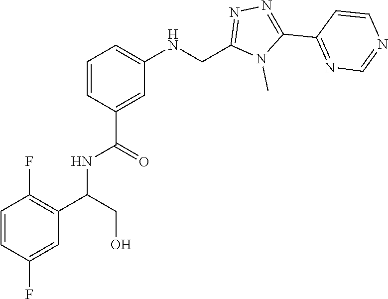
N1=C(C2=NN=C(CNC3=CC=CC(C(NC(C4=C(F)C=CC(F)=C4)CO)=O)=C3)N2C)C=CN=C1
